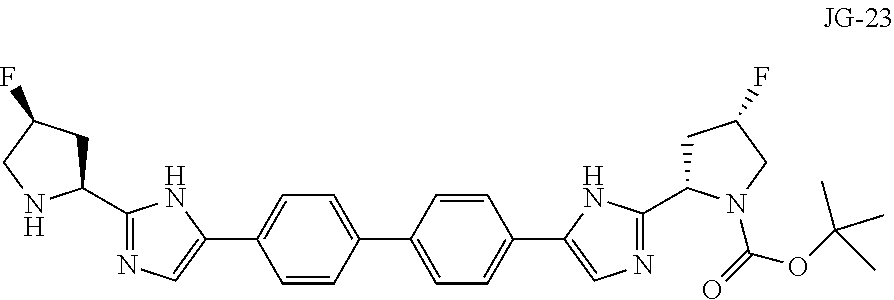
C1(C2CC(F)CN2)=NC=C(C2=CC=C(C3=CC=C(C4=CN=C(C5CC(F)CN5C(=O)OC(C)(C)C)N4)C=C3)C=C2)N1
